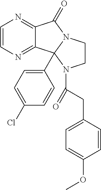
C1=CN=C2C(=N1)C(=O)N1CCN(C(=O)CC3=CC=C(OC)C=C3)C21C1=CC=C(Cl)C=C1
